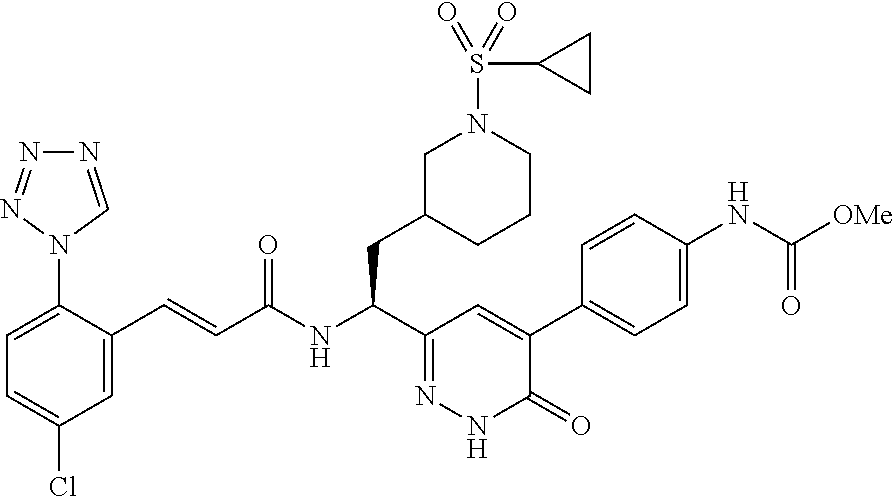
C1=C(N2N=NN=C2)C(C=CC(NC(C2=NNC(=O)C(C3=CC=C(NC([OMe])=O)C=C3)=C2)CC2CCCN(S(C3CC3)(=O)=O)C2)=O)=CC(Cl)=C1
